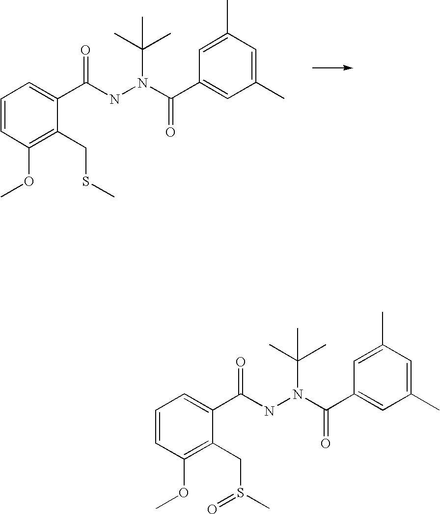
C1(CSC)=C(OC)C=CC=C1C(NN(C(C1=CC(C)=CC(C)=C1)=O)C(C)(C)C)=O.C1(CS(=O)C)=C(OC)C=CC=C1C(NN(C(C1=CC(C)=CC(C)=C1)=O)C(C)(C)C)=O
